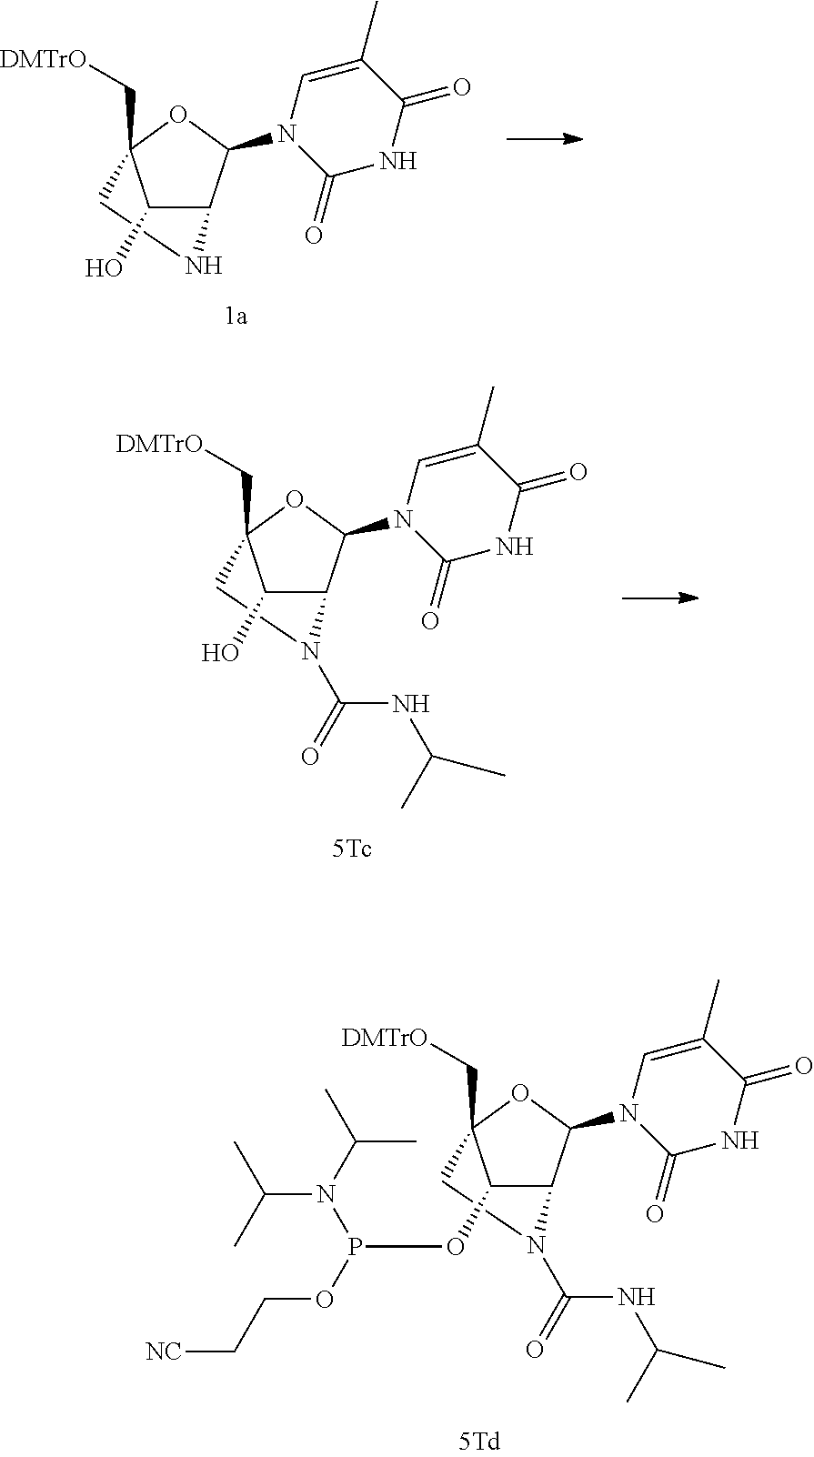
C1(O)C2C(N3C(=O)NC(=O)C(C)=C3)OC1(C[DMTrO])CN2.C1(OP(N(C(C)C)C(C)C)OCC[NC])C2C(N3C(=O)NC(=O)C(C)=C3)OC1(C[DMTrO])CN2C(=O)NC(C)C.C1(O)C2C(N3C(=O)NC(=O)C(C)=C3)OC1(C[DMTrO])CN2C(=O)NC(C)C
